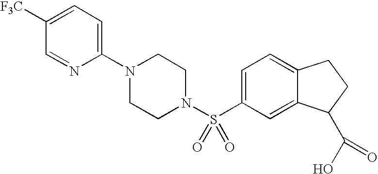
C1(N2CCN(S(C3=CC=C4C(=C3)C(C(O)=O)CC4)(=O)=O)CC2)=CC=C([F3C])C=N1
